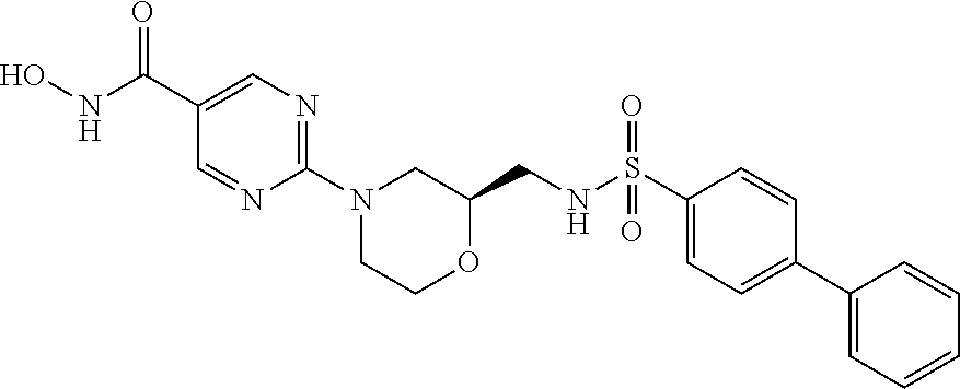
C1(C(=O)NO)=CN=C(N2CCOC(CNS(C3=CC=C(C4=CC=CC=C4)C=C3)(=O)=O)C2)N=C1
